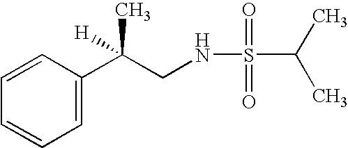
C1=C(C(CNS(=O)(=O)C(C)C)(C)[H])C=CC=C1
